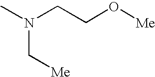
CN(CCO[Me])C[Me]
